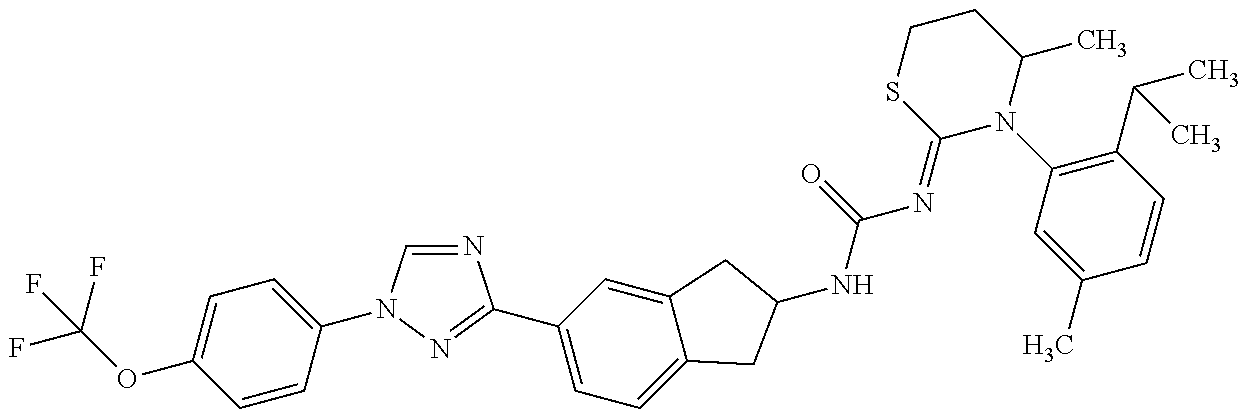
FC(OC1=CC=C(N2C=NC(C3=CC=C4C(=C3)CC(NC(N=C3N(C5=C(C(C)C)C=CC(C)=C5)C(C)CCS3)=O)C4)=N2)C=C1)(F)F
